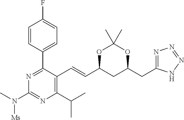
C1=CC(C2=NC(N(C)[Ms])=NC(C(C)C)=C2C=CC2CC(CC3=NN=NN3)OC(C)(C)O2)=CC=C1F
